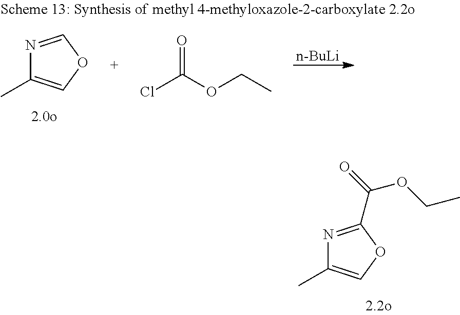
N1=COC=C1C.[n-BuLi].ClC(OCC)=O.N1=C(C(=O)OCC)OC=C1C
